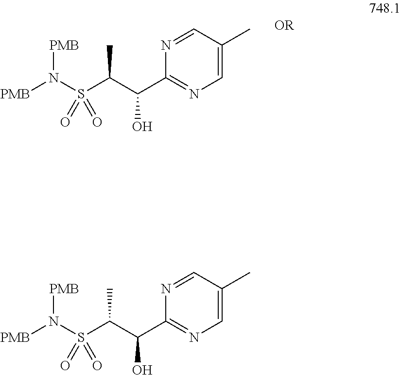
[PMB]N(S(C(C(C1=NC=C(C)C=N1)O)C)(=O)=O)[PMB].[PMB]N(S(C(C(C1=NC=C(C)C=N1)O)C)(=O)=O)[PMB]
